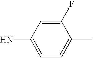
C1(N)=CC=C(C)C(F)=C1
